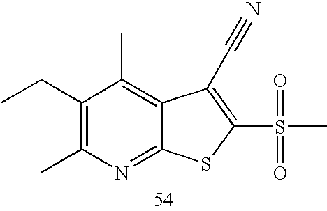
C1(CC)=C(C)N=C2C(=C1C)C(C#N)=C(S(=O)(=O)C)S2
